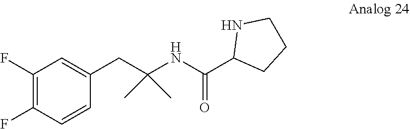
C1(F)=C(F)C=CC(CC(NC(C2CCCN2)=O)(C)C)=C1
